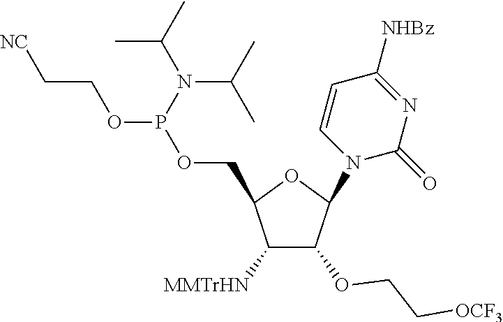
C1([MMTrHN])C(OCC[OCF3])C(N2C(=O)N=C([NHBz])C=C2)OC1COP(OCC[NC])N(C(C)C)C(C)C
